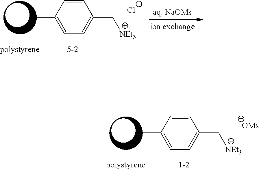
C1=CC(C)=CC=C1C[NEt3].[OMs].C1=CC(C)=CC=C1C[NEt3].[Cl-]
